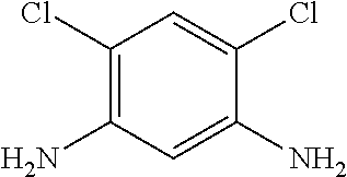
C1(Cl)=C(N)C=C(N)C(Cl)=C1
